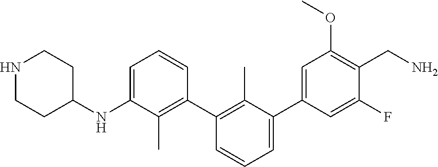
N(C1CCNCC1)C1=CC=CC(C2=C(C)C(C3=CC(OC)=C(CN)C(F)=C3)=CC=C2)=C1C
